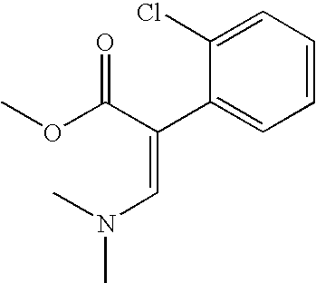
O(C(C(=CN(C)C)C1=CC=CC=C1Cl)=O)C
